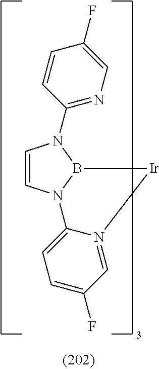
C1=CN2B(N1C1=NC=C(F)C=C1)[Ir]N1=CC(F)=CC=C21
